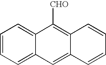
C12=CC=CC=C1C=C1C(=C2[CHO])C=CC=C1
